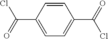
C1=CC(C(=O)Cl)=CC=C1C(=O)Cl
